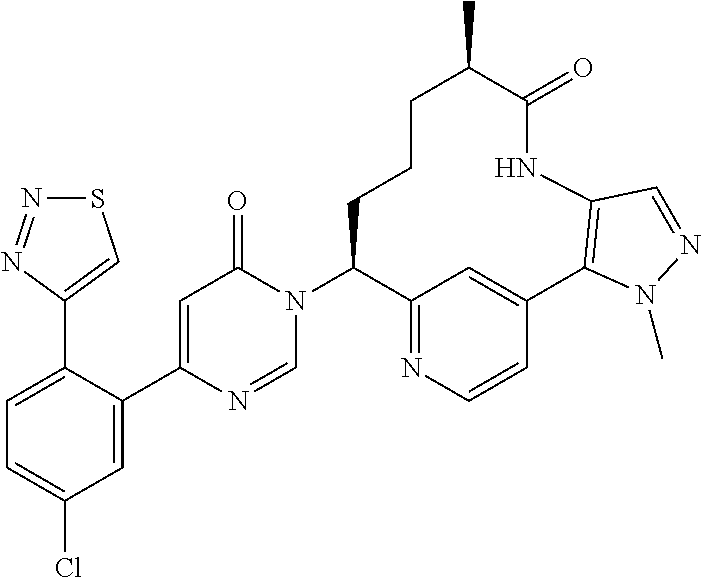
C1(Cl)=CC=C(C2=CSN=N2)C(C2=CC(=O)N(C3C4=NC=CC(=C4)C4=C(NC(=O)C(C)CCC3)C=NN4C)C=N2)=C1
